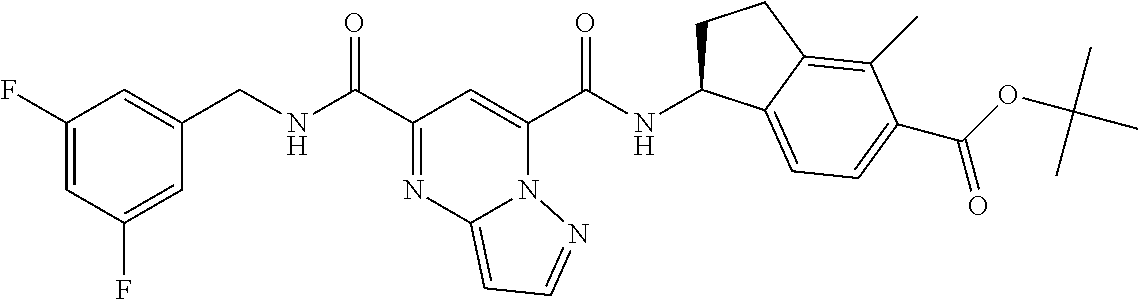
C1(F)=CC(F)=CC(CNC(C2=NC3=CC=NN3C(C(NC3CCC4=C(C)C(C(OC(C)(C)C)=O)=CC=C34)=O)=C2)=O)=C1
